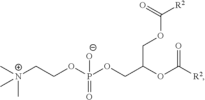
C[N+](C)(CCOP(=O)(OCC(OC(=O)[R2])COC(=O)[R2])[O-])C
